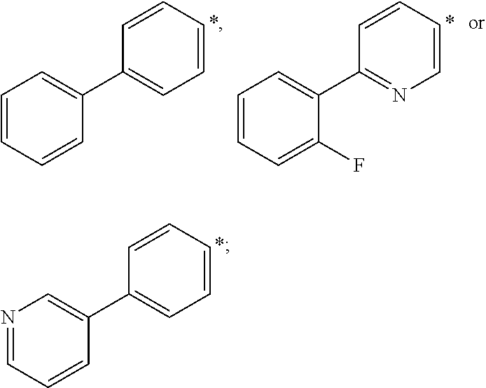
C1=CC=CC(C2=CC=CC=C2)=C1.C1=CC=C(F)C(C2=NC=CC=C2)=C1.N1=CC=CC(C2=CC=CC=C2)=C1
